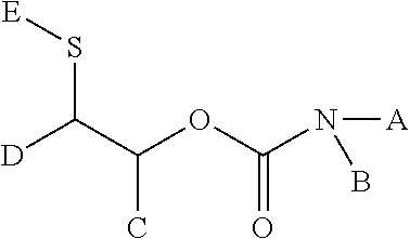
S(C(C(OC(N([A])B)=O)C)[D])[E]
